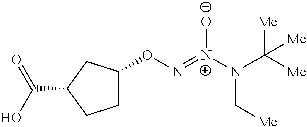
C1C(ON=[N+](N(C([Me])([Me])[Me])C[Me])[O-])CC(C(O)=O)C1
